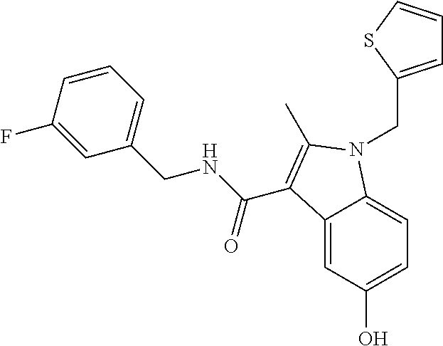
C12=CC(O)=CC=C1N(CC1=CC=CS1)C(C)=C2C(NCC1=CC=CC(F)=C1)=O
